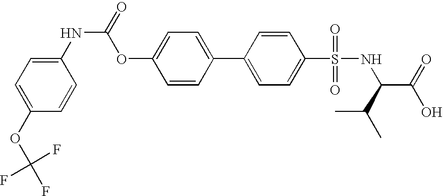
C1(NC(=O)OC2=CC=C(C3=CC=C(S(NC(C(C)C)C(O)=O)(=O)=O)C=C3)C=C2)=CC=C(OC(F)(F)F)C=C1
